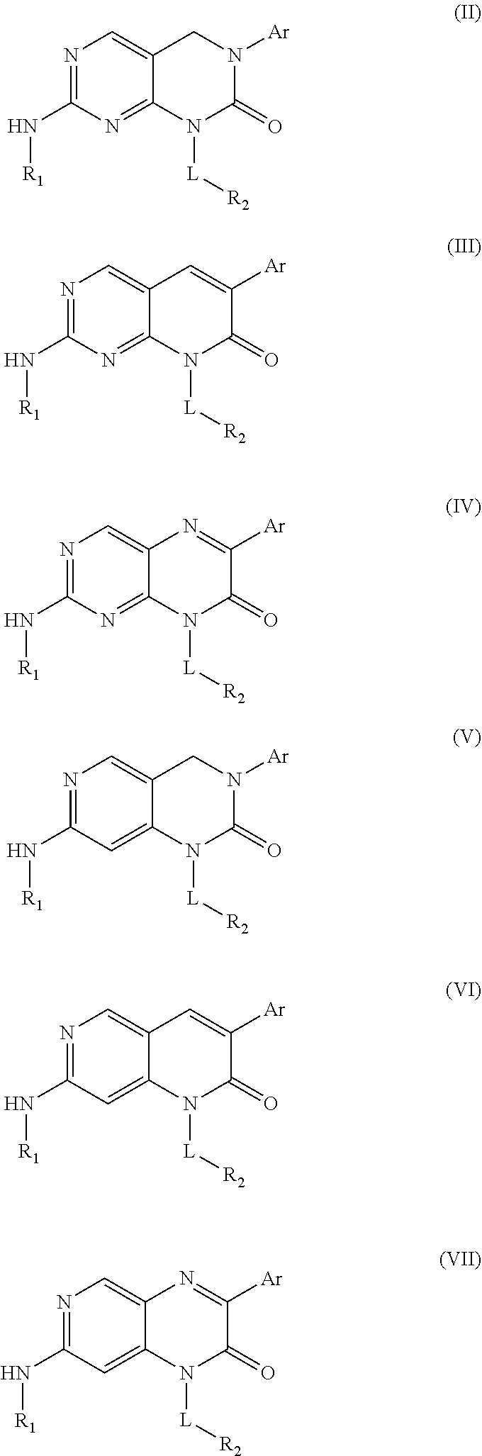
N1=C(N[R1])N=C2C(=C1)CN([Ar])C(=O)N2[L][R2].N1=C(N[R1])N=C2C(=C1)C=C([Ar])C(=O)N2[L][R2].N1=C(N[R1])N=C2C(=C1)N=C([Ar])C(=O)N2[L][R2].N1=C(N[R1])C=C2C(=C1)CN([Ar])C(=O)N2[L][R2].N1=C(N[R1])C=C2C(=C1)C=C([Ar])C(=O)N2[L][R2].N1=C(N[R1])C=C2C(=C1)N=C([Ar])C(=O)N2[L][R2]
